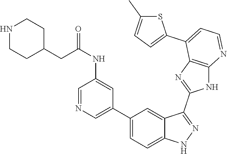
C1(C2=CC=C3C(=C2)C(C2=NC4=C(N2)N=CC=C4C2=CC=C(C)S2)=NN3)=CN=CC(NC(=O)CC2CCNCC2)=C1
